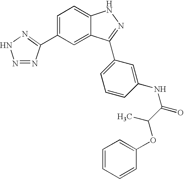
C1=C(C2=NNN=N2)C=C2C(=C1)NN=C2C1=CC=CC(NC(C(C)OC2=CC=CC=C2)=O)=C1
